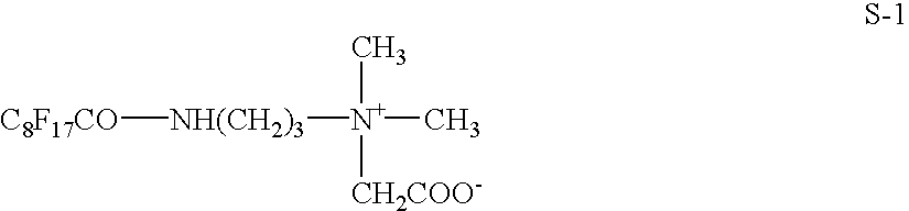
[C8F17CO][NH(CH2)3][N+](C)([CH2COO-])C
